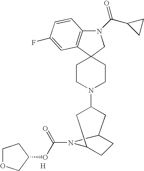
N1(C(C2CC2)=O)C2=C(C3(C1)CCN(C1CC4CCC(C1)N4C(=O)OC1CCOC1)CC3)C=C(F)C=C2.[H]
